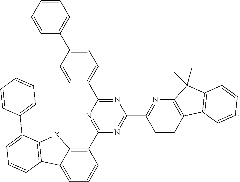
C1(C2=NC(C3=CC=C(C4=CC=CC=C4)C=C3)=NC(C3=NC4=C(C=C3)C3=C(C4(C)C)C=CC=C3)=N2)=C2C(=CC=C1)C1=C([X]2)C(C2=CC=CC=C2)=CC=C1
